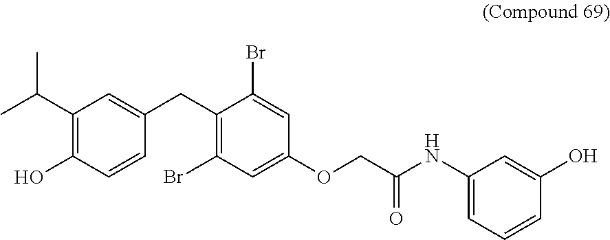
C1(C(C)C)=C(O)C=CC(CC2=C(Br)C=C(OCC(NC3=CC=CC(O)=C3)=O)C=C2Br)=C1
